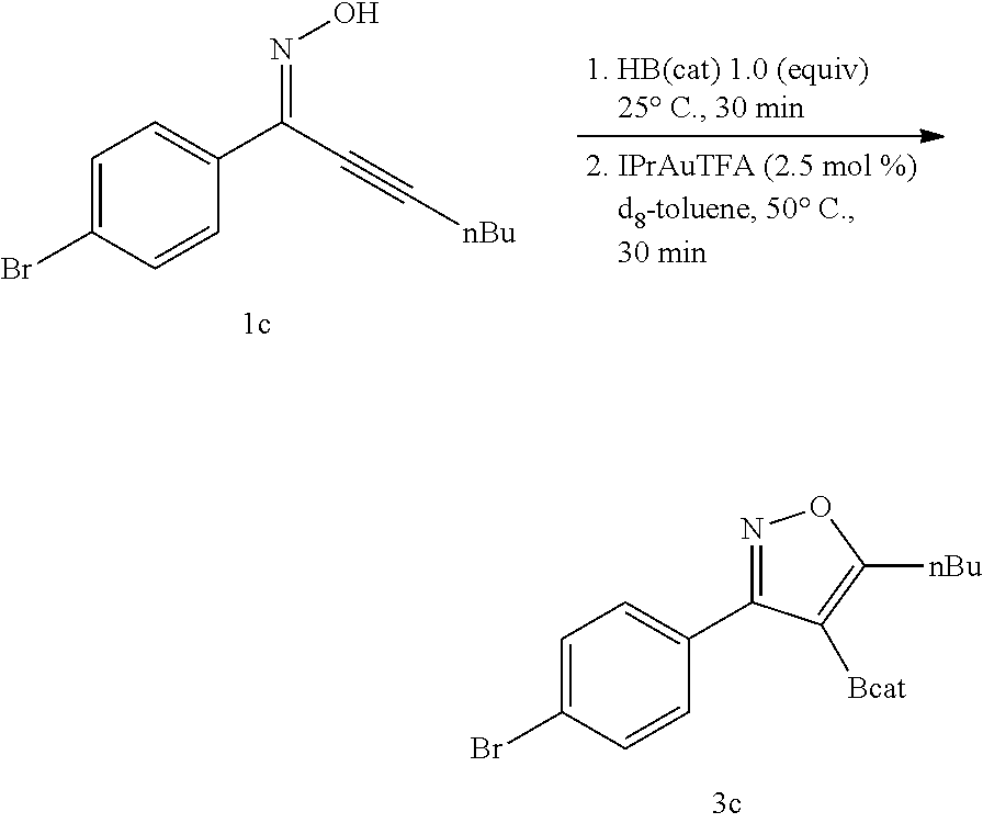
N(=C(C1=CC=C(Br)C=C1)C#C[nBu])O.N1=C(C2=CC=C(Br)C=C2)C([Bcat])=C([nBu])O1
